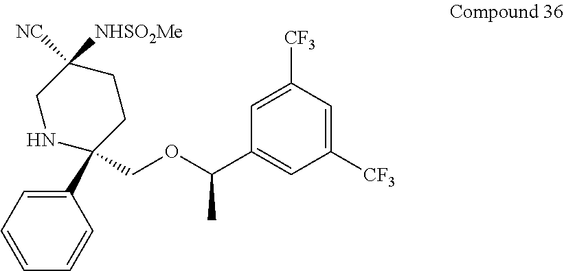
C1([CF3])=CC(C(OCC2(C3=CC=CC=C3)CCC([NHSO2Me])([NC])CN2)C)=CC([CF3])=C1
